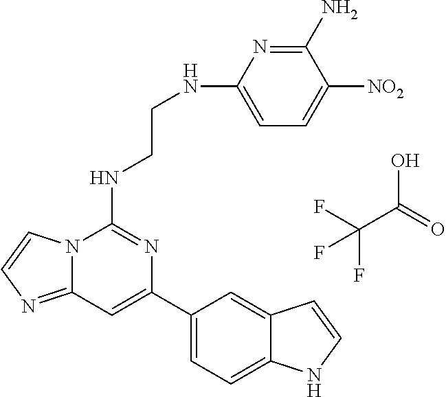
C12=NC=CN1C(NCCNC1=CC=C([NO2])C(N)=N1)=NC(C1=CC=C3C(=C1)C=CN3)=C2.C(C(=O)O)(F)(F)F
